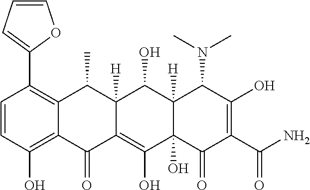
C1=CC(O)=C2C(=C1C1=CC=CO1)C(C)C1([H])C(=C(O)C3(O)C([H])(C1O)C(N(C)C)C(O)=C(C(N)=O)C3=O)C2=O
